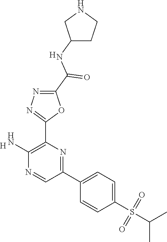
[H].C1(N)=C(C2=NN=C(C(NC3CCNC3)=O)O2)N=C(C2=CC=C(S(=O)(=O)C(C)C)C=C2)C=N1.[H]
